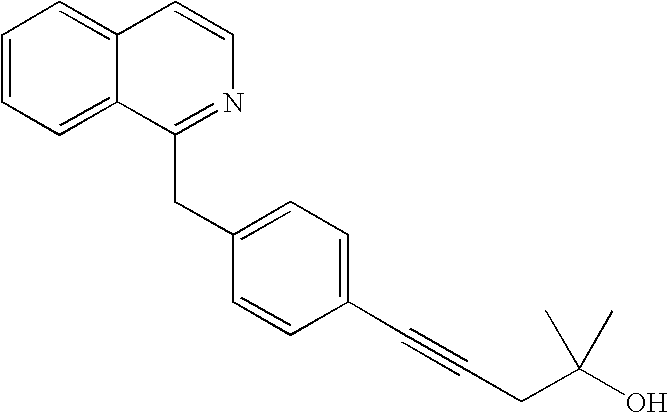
C1=CC=C2C(=C1)C=CN=C2CC1=CC=C(C#CCC(O)(C)C)C=C1
